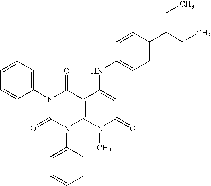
N1(C2=CC=CC=C2)C(=O)N(C2=CC=CC=C2)C2=C(C1=O)C(NC1=CC=C(C(CC)CC)C=C1)=CC(=O)N2C
